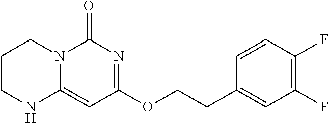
C1CNC2=CC(OCCC3=CC(F)=C(F)C=C3)=NC(=O)N2C1
